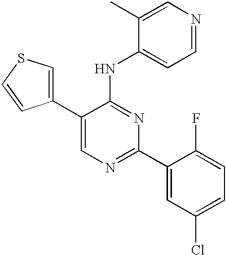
C1=C(C2=CSC=C2)C(NC2=CC=NC=C2C)=NC(C2=CC(Cl)=CC=C2F)=N1
